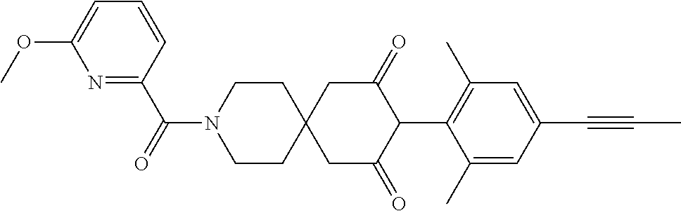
C1CN(C(=O)C2=NC(OC)=CC=C2)CCC12CC(=O)C(C1=C(C)C=C(C#CC)C=C1C)C(=O)C2
